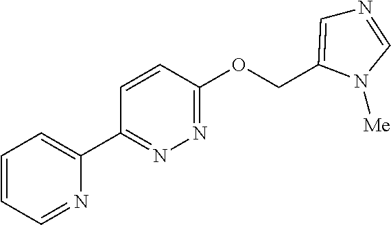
C1=CC=NC(C2=NN=C(OCC3=CN=CN3[Me])C=C2)=C1
